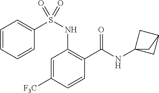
C1=C([F3C])C=CC(C(=O)NC23CC(C2)C3)=C1NS(C1=CC=CC=C1)(=O)=O
